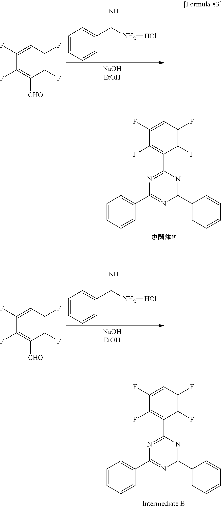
C1(F)=CC(F)=C(F)C(C2=NC(C3=CC=CC=C3)=NC(C3=CC=CC=C3)=N2)=C1F.C1(F)=CC(F)=C(F)C(C2=NC(C3=CC=CC=C3)=NC(C3=CC=CC=C3)=N2)=C1F.C1=CC=CC(C(=N)NCl)=C1.C1(F)=CC(F)=C(F)C([CHO])=C1F.C1=CC=CC(C(=N)NCl)=C1.C1(F)=CC(F)=C(F)C([CHO])=C1F
